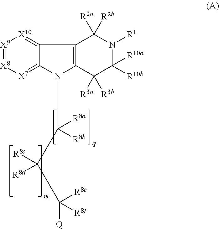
C12=[X10][X9]=[X8][X7]=C1N(C(C(C([Q])([R8e])[R8f])([R8c])[R8d])([R8b])[R8a])C1=C2C([R2a])([R2b])N([R1])C([R10b])([R10a])C1([R3a])[R3b]
